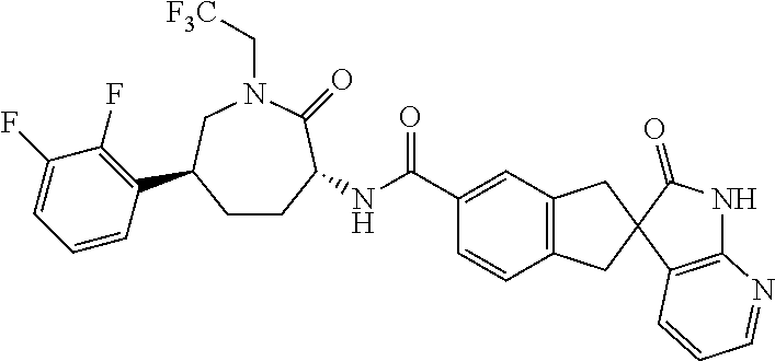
C12=C(C3(C(=O)N1)CC1=C(C3)C=CC(C(NC3CCC(C4=C(F)C(F)=CC=C4)CN(C[F3C])C3=O)=O)=C1)C=CC=N2
